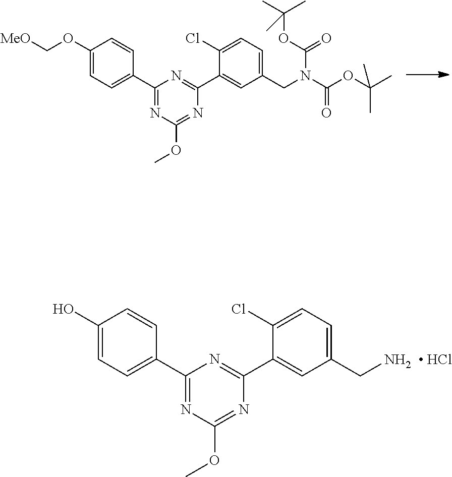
C1(OC[MeO])=CC=C(C2=NC(OC)=NC(C3=CC(CN(C(OC(C)(C)C)=O)C(=O)OC(C)(C)C)=CC=C3Cl)=N2)C=C1.C1(O)=CC=C(C2=NC(OC)=NC(C3=CC(CN)=CC=C3Cl)=N2)C=C1.[ HCl]
